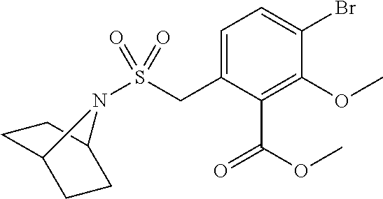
C1=C(CS(=O)(=O)N2C3CCC2CC3)C(C(=O)OC)=C(OC)C(Br)=C1
